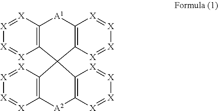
C12=C([X]=[X][X]=[X]1)C1(C3=C([A2]2)[X]=[X][X]=[X]3)C2=C([X]=[X][X]=[X]2)[A1]C2=C1[X]=[X][X]=[X]2
